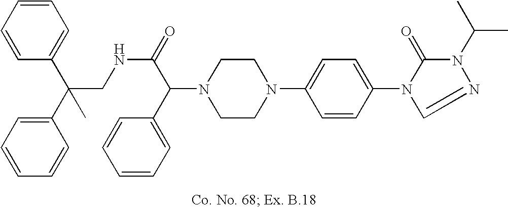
N1(C(C2=CC=CC=C2)C(=O)NCC(C2=CC=CC=C2)(C2=CC=CC=C2)C)CCN(C2=CC=C(N3C(=O)N(C(C)C)N=C3)C=C2)CC1
